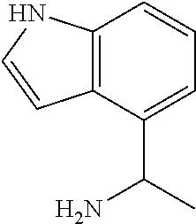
C12=C(C(C(C)N)=CC=C1)C=CN2
